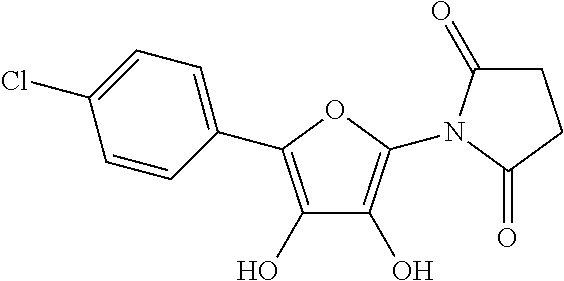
C1(C2=C(O)C(O)=C(N3C(=O)CCC3=O)O2)=CC=C(Cl)C=C1
